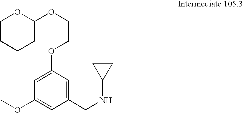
C1=C(OCCOC2OCCCC2)C=C(CNC2CC2)C=C1OC
